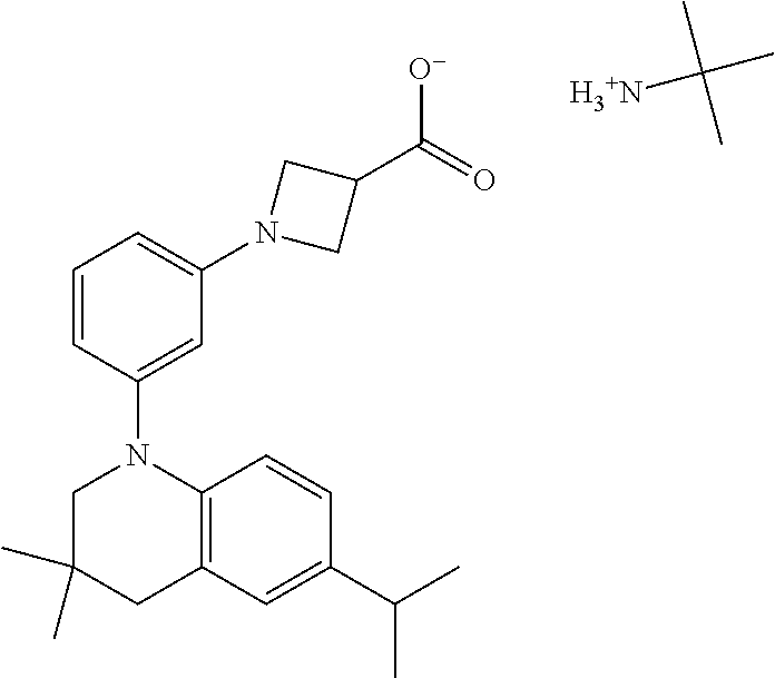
C1(C)(C)CN(C2=CC(N3CC(C(=O)[O-])C3)=CC=C2)C2=C(C1)C=C(C(C)C)C=C2.CC([H3+N])(C)C
